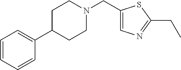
C1C(C2=CC=CC=C2)CCN(CC2=CN=C(CC)S2)C1
